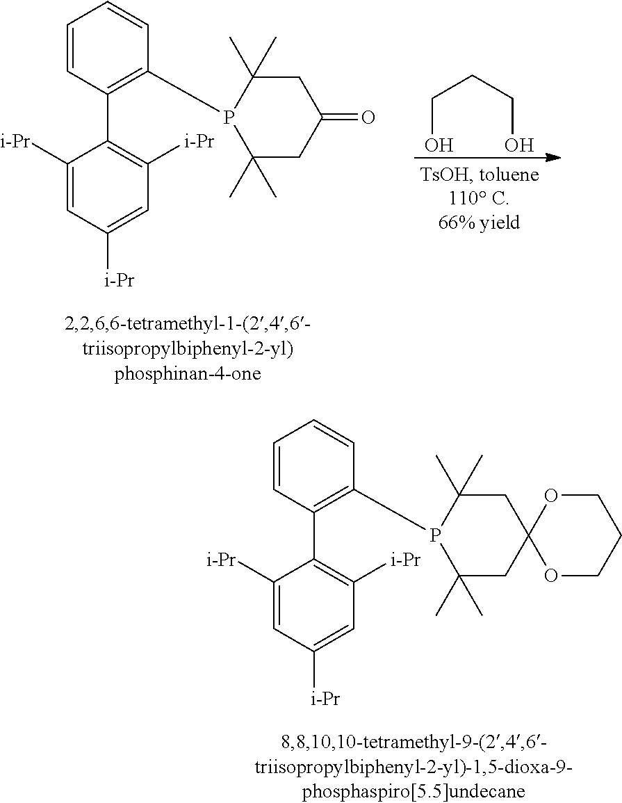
C1=CC(C2=C([i-Pr])C=C([i-Pr])C=C2[i-Pr])=C(P2C(C)(C)CC(=O)CC2(C)C)C=C1.C(O)CCO.C1=CC(C2=C([i-Pr])C=C([i-Pr])C=C2[i-Pr])=C(P2C(C)(C)CC3(CC2(C)C)OCCCO3)C=C1
